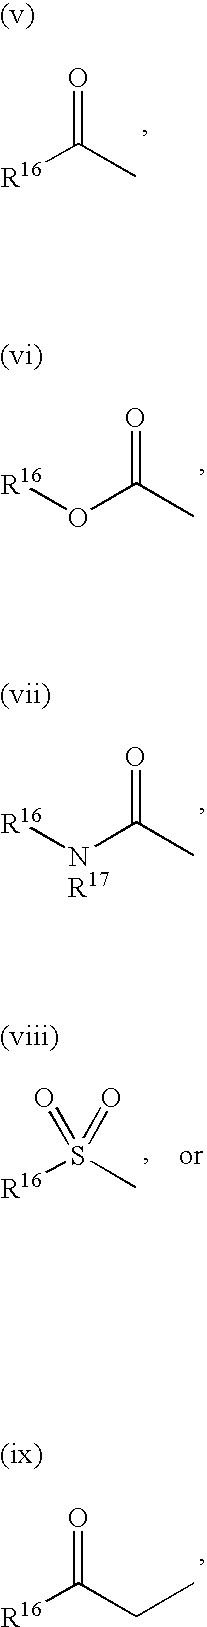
[R16]C(C)=O.O(C(C)=O)[R16].[NR17](C(C)=O)[R16].[R16]S(C)(=O)=O.[R16]C(CC)=O
